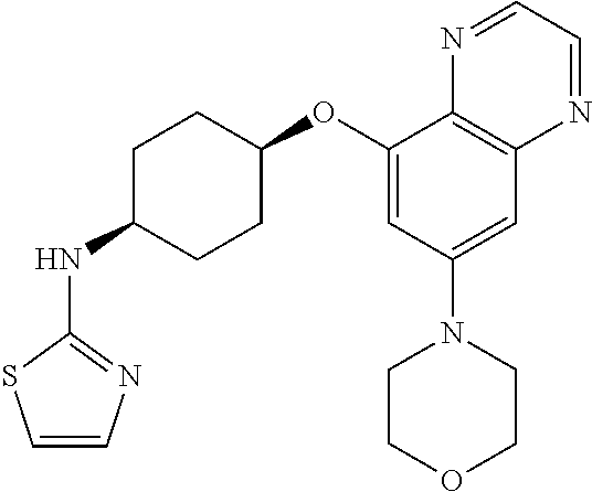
C1(OC2CCC(NC3=NC=CS3)CC2)=CC(N2CCOCC2)=CC2=C1N=CC=N2
